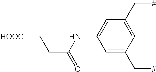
C1(NC(CC[HOOC])=O)=CC(C[#])=CC(C[#])=C1
